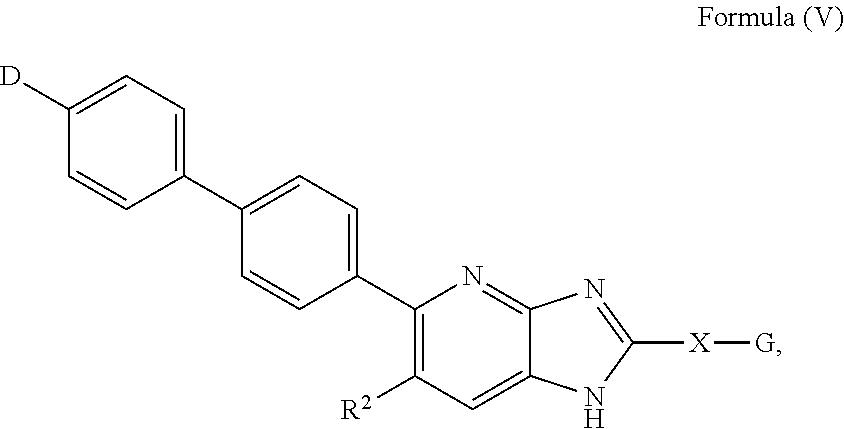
C1(C2=CC=C(C3=CC=C([D])C=C3)C=C2)=C([R2])C=C2C(=N1)N=C([X][G])N2
